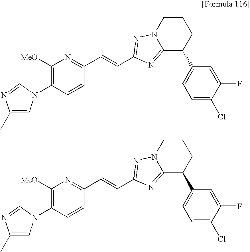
C1(C)=CN(C2=C([MeO])N=C(C=CC3=NN4CCCC(C5=CC=C(Cl)C(F)=C5)C4=N3)C=C2)C=N1.C1(C)=CN(C2=C([MeO])N=C(C=CC3=NN4CCCC(C5=CC=C(Cl)C(F)=C5)C4=N3)C=C2)C=N1
